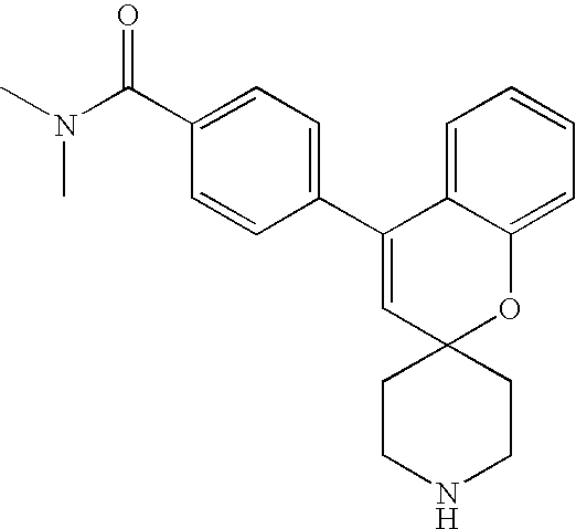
C(C1=CC=C(C2=CC3(OC4=CC=CC=C24)CCNCC3)C=C1)(N(C)C)=O
